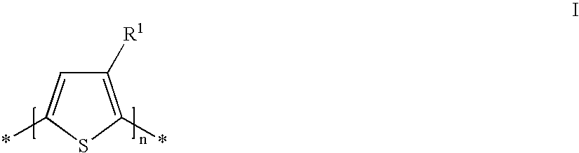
C1([R1])=C(*)SC(*)=C1
